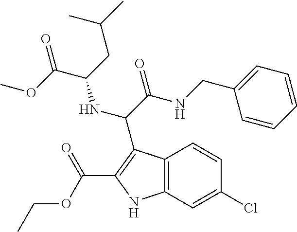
C(C(=O)NCC1=CC=CC=C1)(NC(C(=O)OC)CC(C)C)C1=C(C(=O)OCC)NC2=C1C=CC(Cl)=C2
